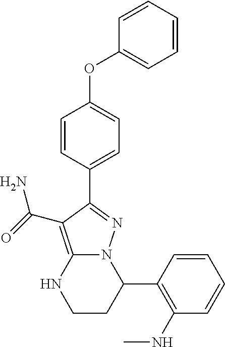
C1=CC(C2=NN3C(=C2C(=O)N)NCCC3C2=C(NC)C=CC=C2)=CC=C1OC1=CC=CC=C1
